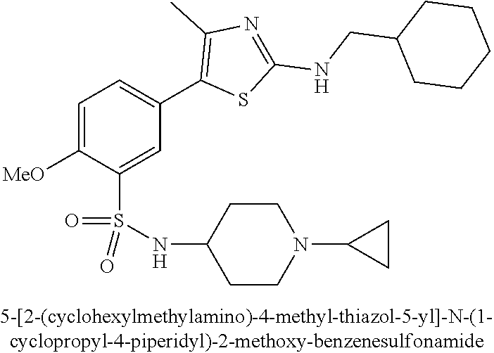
C1=C([OMe])C(S(NC2CCN(C3CC3)CC2)(=O)=O)=CC(C2=C(C)N=C(NCC3CCCCC3)S2)=C1
